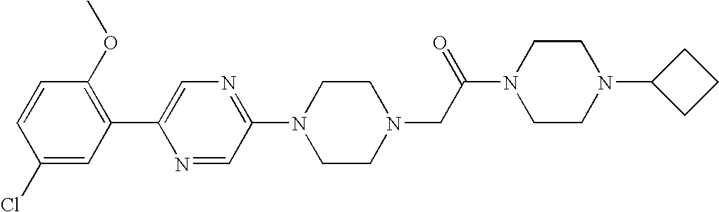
C1(Cl)=CC(C2=CN=C(N3CCN(CC(N4CCN(C5CCC5)CC4)=O)CC3)C=N2)=C(OC)C=C1
